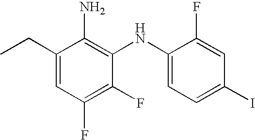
C1(CC)=CC(F)=C(F)C(NC2=CC=C(I)C=C2F)=C1N
